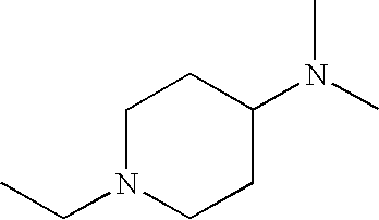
C1N(CC)CCC(N(C)C)C1
